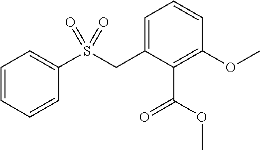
C1=CC=CC(S(CC2=CC=CC(OC)=C2C(OC)=O)(=O)=O)=C1
